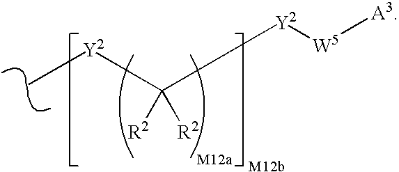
C([R2])([R2])([Y2]C)[Y2][W5][A3]
